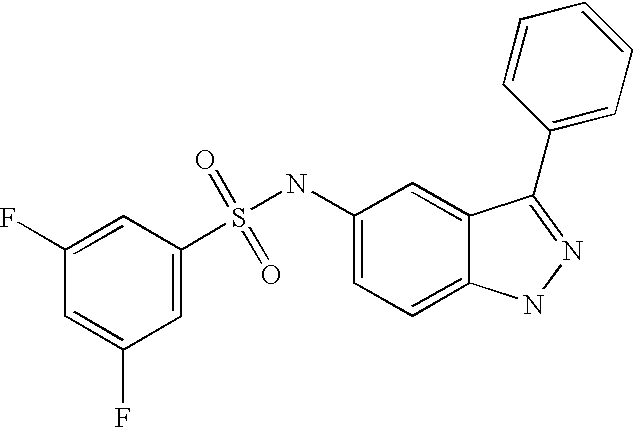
S(=O)(=O)(NC1=CC=C2C(=C1)C(C1=CC=CC=C1)=NN2)C1=CC(F)=CC(F)=C1
